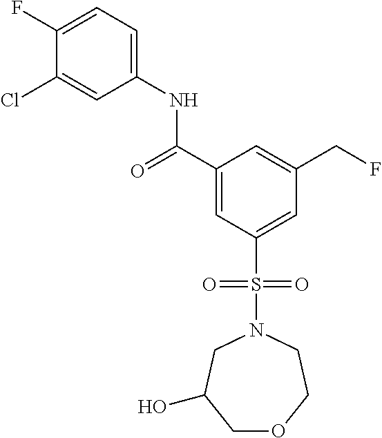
C1(F)=CC=C(NC(C2=CC(S(N3CC(O)COCC3)(=O)=O)=CC(CF)=C2)=O)C=C1Cl
